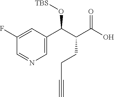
C1(F)=CC(C(C(CCC#C)C(O)=O)O[TBS])=CN=C1
